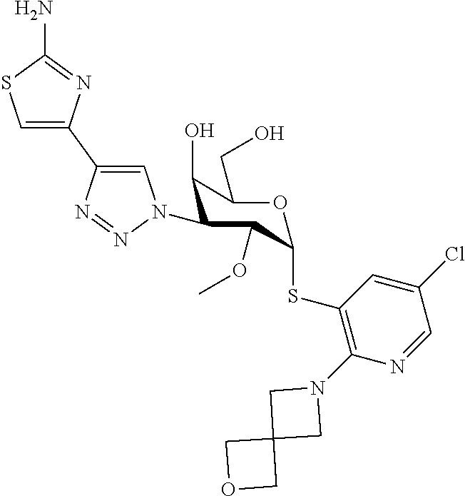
NC1=NC(C2=CN(C3C(O)C(CO)OC(SC4=C(N5CC6(C5)COC6)N=CC(Cl)=C4)C3OC)N=N2)=CS1
